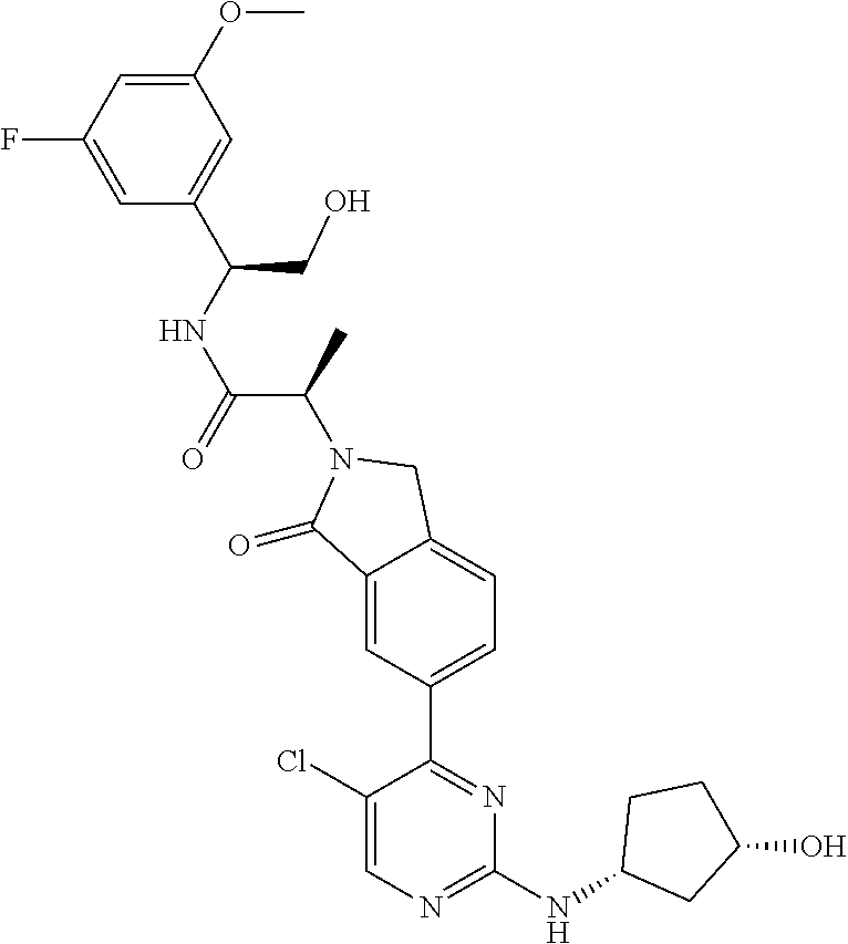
C1(=O)C2=CC(C3=NC(NC4CC(O)CC4)=NC=C3Cl)=CC=C2CN1C(C(=O)NC(C1=CC(OC)=CC(F)=C1)CO)C
